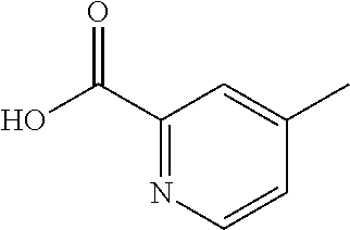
C1(C(O)=O)=NC=CC(C)=C1
